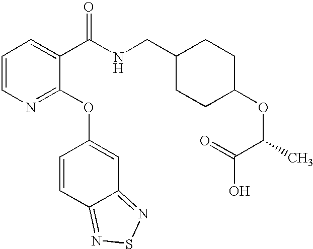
C1=CN=C(OC2=CC3=NSN=C3C=C2)C(C(NCC2CCC(OC(C)C(=O)O)CC2)=O)=C1
